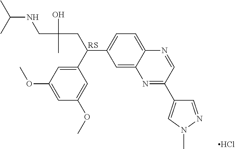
C(NCC(O)(C)CC(C1=CC=C2C(=C1)N=C(C1=CN(C)N=C1)C=N2)C1=CC(OC)=CC(OC)=C1)(C)C.Cl
